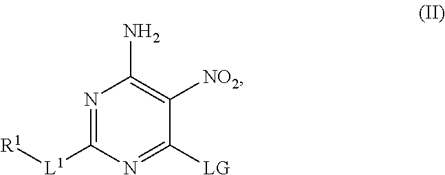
N1=C([L1][R1])N=C([LG])C([NO2])=C1N
